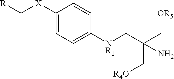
C1([X]C[R])=CC=C([NR1]CC(C[OR5])(C[R4O])N)C=C1
